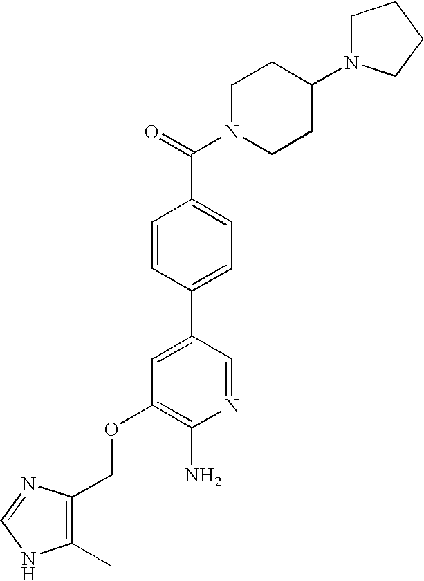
C(OC1=C(N)N=CC(C2=CC=C(C(=O)N3CCC(N4CCCC4)CC3)C=C2)=C1)C1=C(C)NC=N1
